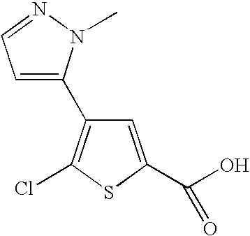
C1=C(C(O)=O)SC(Cl)=C1C1=CC=NN1C
